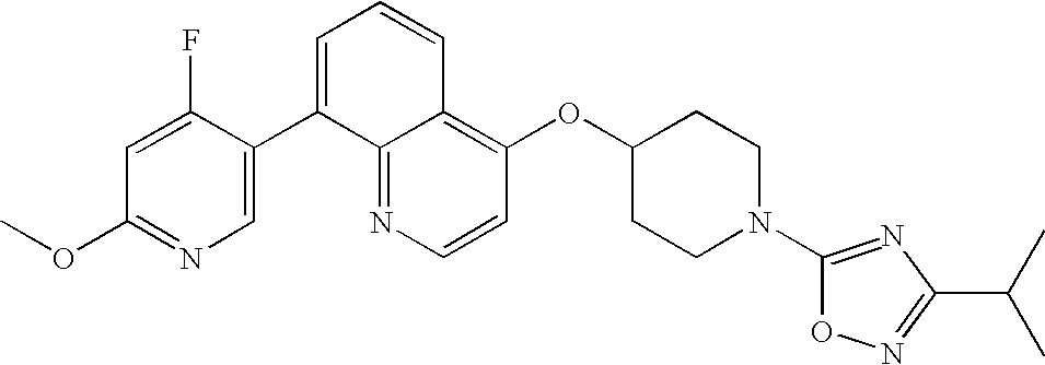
C1=CN=C2C(=C1OC1CCN(C3=NC(C(C)C)=NO3)CC1)C=CC=C2C1=CN=C(OC)C=C1F
